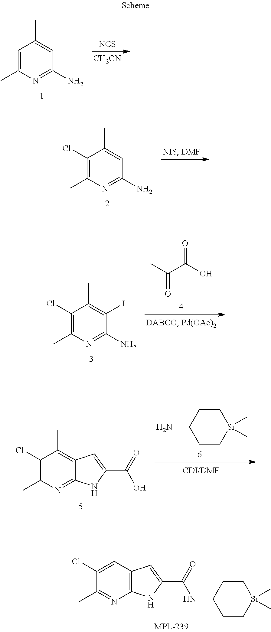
C1(C)=C(Cl)C(C)=CC(N)=N1.NC1CC[Si](C)(C)CC1.C1(C)=C(Cl)C(C)=C2C=C(C(=O)O)NC2=N1.C1(Cl)=C(C)C2=C(NC(C(=O)NC3CC[Si](C)(C)CC3)=C2)N=C1C.CC(C(O)=O)=O.C1(C)=C(Cl)C(C)=C(I)C(N)=N1.C1(C)=CC(C)=CC(N)=N1.[NCS].[CH3CN]
